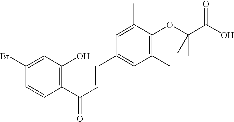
C1(Br)=CC(O)=C(C(C=CC2=CC(C)=C(OC(C)(C(O)=O)C)C(C)=C2)=O)C=C1
